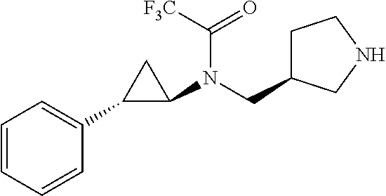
C1=CC=CC(C2C(N(CC3CCNC3)C([F3C])=O)C2)=C1
